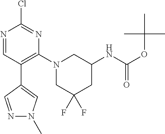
N1=CC(C2=CN(C)N=C2)=C(N2CC(F)(F)CC(NC(OC(C)(C)C)=O)C2)N=C1Cl
